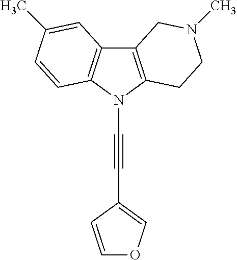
C12=C(N(C#CC3=COC=C3)C3=C1C=C(C)C=C3)CCN(C)C2
